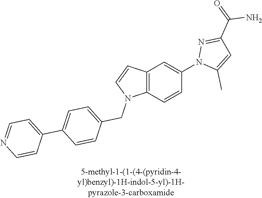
C12=C(C=CC(N3C(C)=CC(C(N)=O)=N3)=C1)N(CC1=CC=C(C3=CC=NC=C3)C=C1)C=C2
